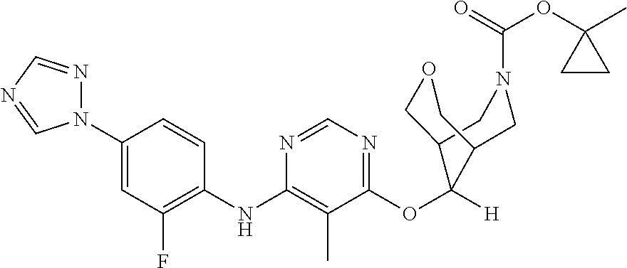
C1=CC(NC2=C(C)C(OC3([H])C4COCC3CN(C(=O)OC3(C)CC3)C4)=NC=N2)=C(F)C=C1N1N=CN=C1
